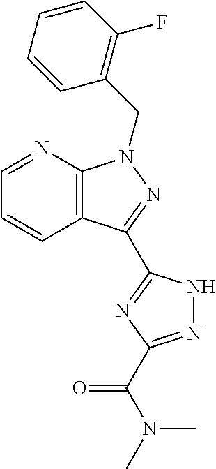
C12=C(N=CC=C1)N(CC1=C(F)C=CC=C1)N=C2C1=NC(C(N(C)C)=O)=NN1
